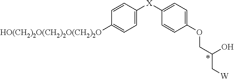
[HO(CH2)2O(CH2)2O(CH2)2O]C1=CC=C([X]C2=CC=C(OCC(O)C[W])C=C2)C=C1
